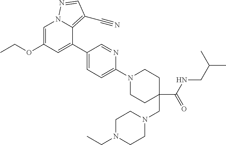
C1=C(OCC)C=C(C2=CC=C(N3CCC(CN4CCN(CC)CC4)(C(NCC(C)C)=O)CC3)N=C2)C2=C(C#N)C=NN12
